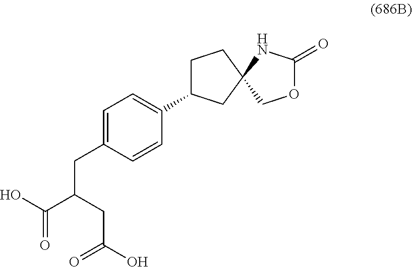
C1C(C2=CC=C(CC(C(O)=O)CC(O)=O)C=C2)CC2(C1)COC(=O)N2
